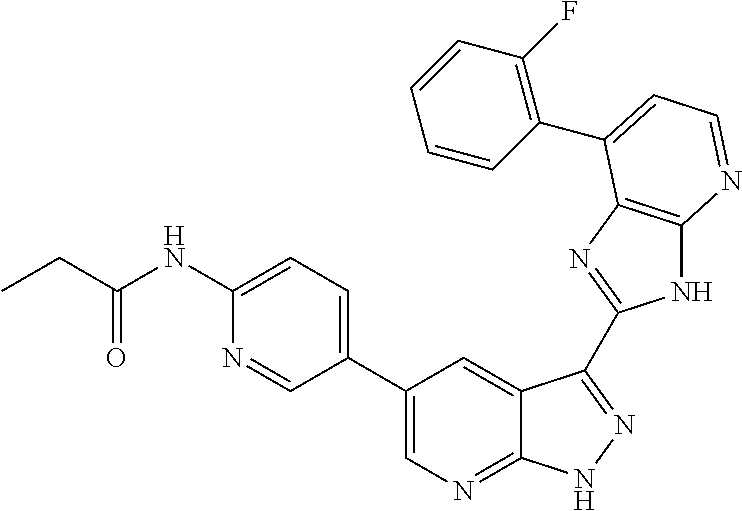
C1(C2=CN=C3C(=C2)C(C2=NC4=C(N2)N=CC=C4C2=C(F)C=CC=C2)=NN3)=CC=C(NC(CC)=O)N=C1
